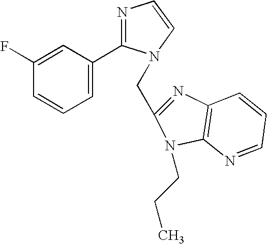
C1=C(F)C=CC=C1C1=NC=CN1CC1=NC2=C(N1CCC)N=CC=C2
